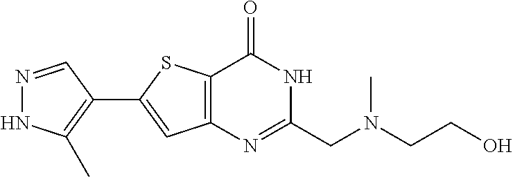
N1=CC(C2=CC3=C(S2)C(=O)NC(CN(CCO)C)=N3)=C(C)N1
